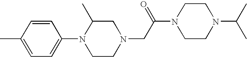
CC1=CC=C(N2CCN(CC(N3CCN(C(C)C)CC3)=O)CC2C)C=C1
